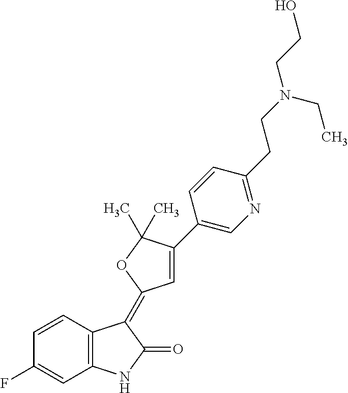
C1=CC2=C(C=C1F)NC(=O)C2=C1C=C(C2=CN=C(CCN(CCO)CC)C=C2)C(C)(C)O1
